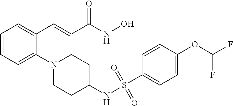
C1=CC=C(N2CCC(NS(C3=CC=C(OC(F)F)C=C3)(=O)=O)CC2)C(C=CC(NO)=O)=C1
